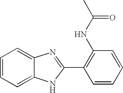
C1=CC=C2C(=C1)N=C(C1=C(NC(C)=O)C=CC=C1)N2
